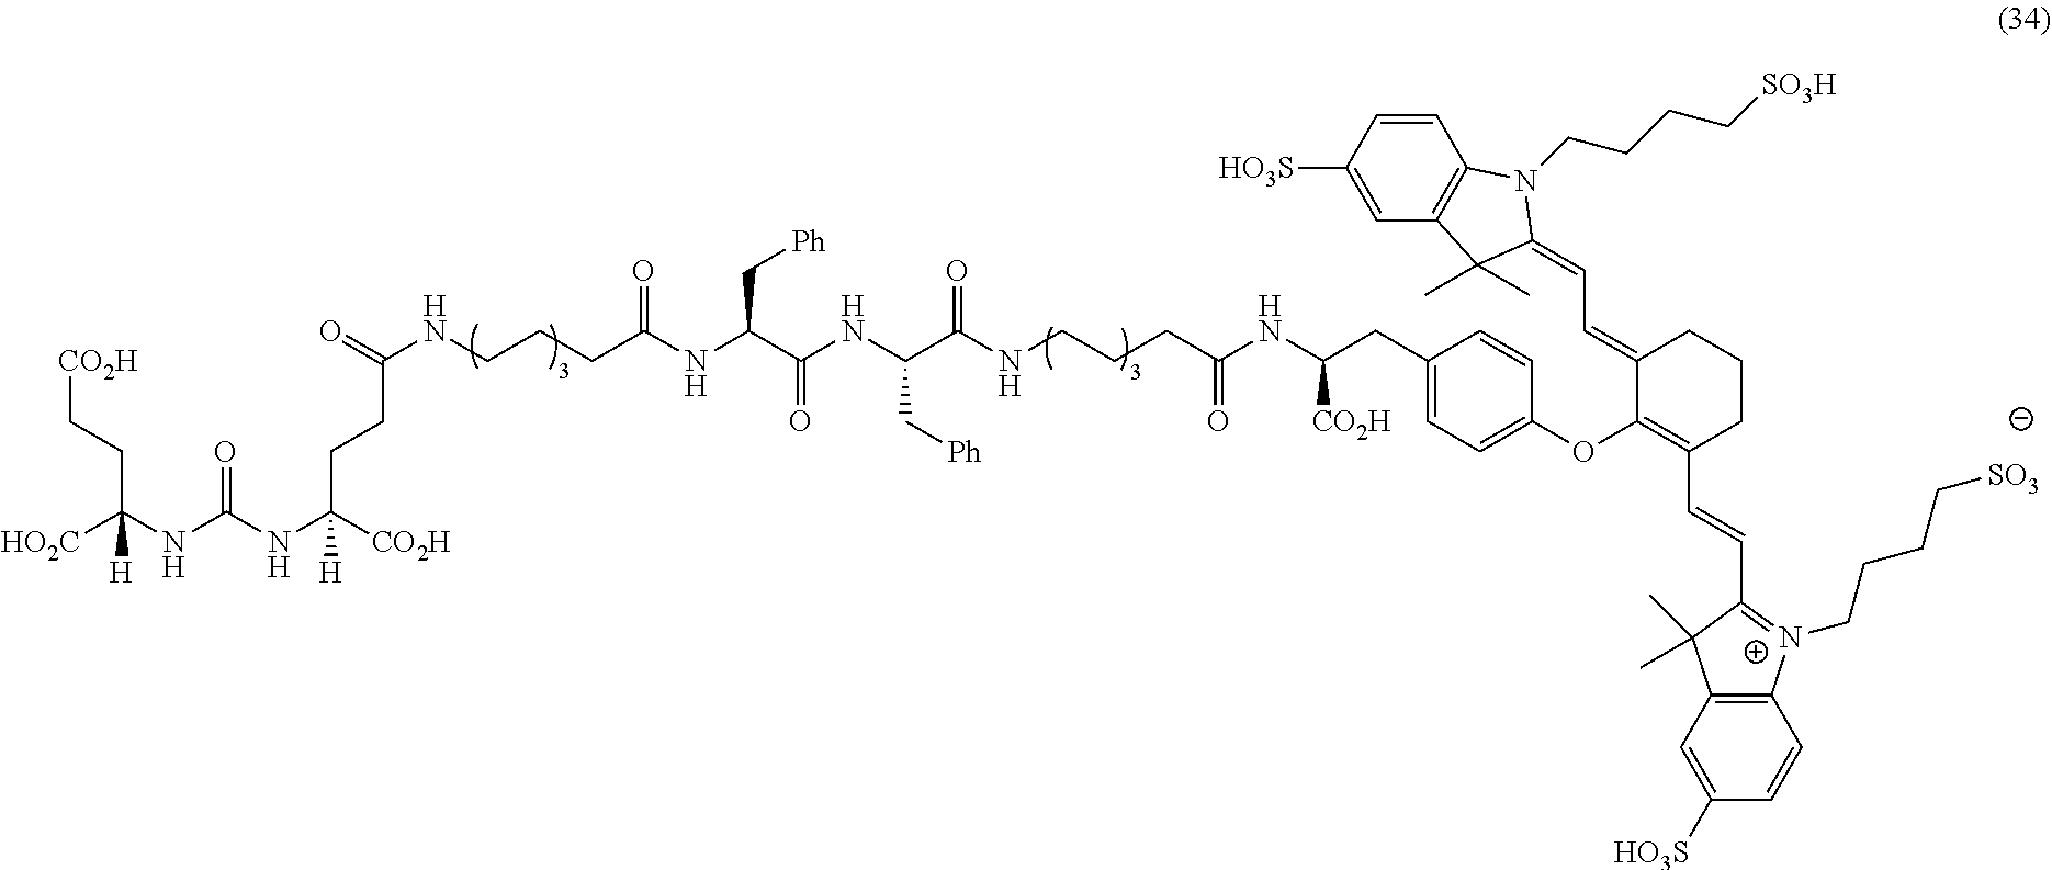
[HO2C]C(NC(NC([CO2H])(CCC(NCCCC(NC(C(NC(C(NCCCC(NC(CC1=CC=C(OC2=C(C=CC3=[N+](CCCC[SO3])C4=C(C3(C)C)C=C([HO3S])C=C4)CCCC2=CC=C2N(CCCC[SO3H])C3=C(C=C([HO3S])C=C3)C2(C)C)C=C1)[CO2H])=O)=O)C[Ph])=O)C[Ph])=O)=O)[H])=O)(CC[CO2H])[H]
